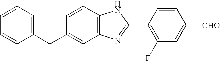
C1=CC=C(CC2=CC3=C(C=C2)NC(C2=C(F)C=C([CHO])C=C2)=N3)C=C1
